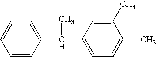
C1=CC(C(C)C2=CC=C(C)C(C)=C2)=CC=C1
